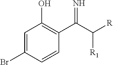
C1=C(Br)C=CC(C(C([R])[R1])=N)=C1O
